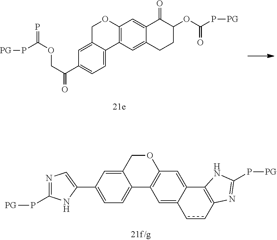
C12=C(C=C3C(=C1)ccC1=C3NC(P[PG])=N1)OCC1=CC(C3=CN=C(P[PG])N3)=CC=C21.C12=C(C=C3C(=C1)C(=O)C(OC(P[PG])=O)CC3)C1=CC=C(C(COC(=P)P[PG])=O)C=C1CO2
